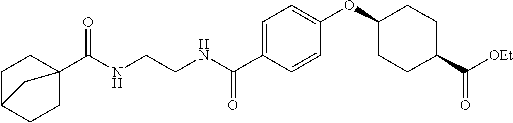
C1=C(C(NCCNC(C23CCC(CC2)C3)=O)=O)C=CC(OC2CCC(C(=O)[OEt])CC2)=C1
